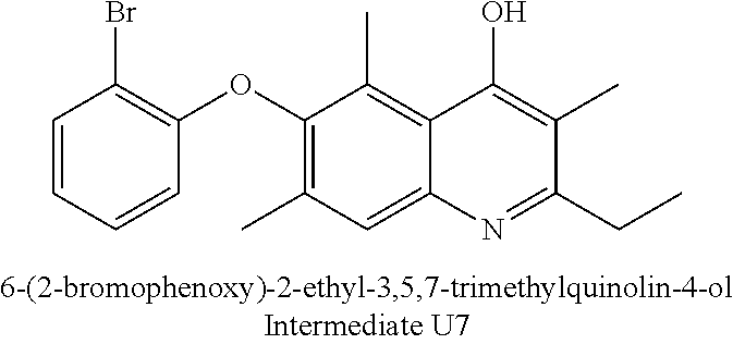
C1=CC=CC(OC2=C(C)C=C3C(=C2C)C(O)=C(C)C(CC)=N3)=C1Br
